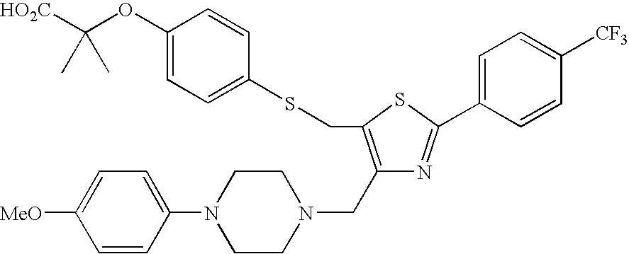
C1=CC(N2CCN(CC3=C(CSC4=CC=C(OC([HO2C])(C)C)C=C4)SC(C4=CC=C([CF3])C=C4)=N3)CC2)=CC=C1[MeO]
